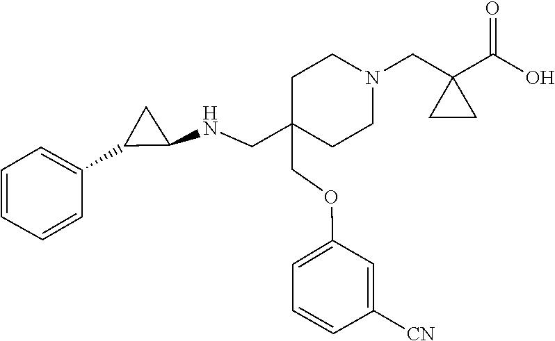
C(OC1=CC=CC([CN])=C1)C1(CNC2C(C3=CC=CC=C3)C2)CCN(CC2(C(O)=O)CC2)CC1
